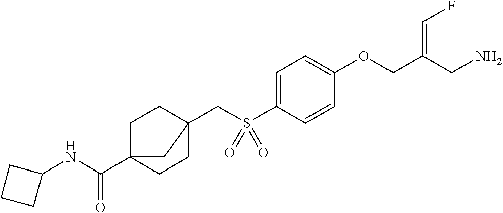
C1=C(S(CC23CCC(C(NC4CCC4)=O)(CC2)C3)(=O)=O)C=CC(OCC(CN)=CF)=C1
